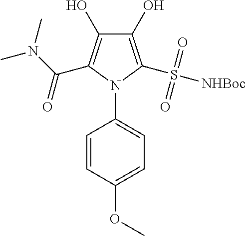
C1(O)=C(S([NHBoc])(=O)=O)N(C2=CC=C(OC)C=C2)C(C(N(C)C)=O)=C1O
